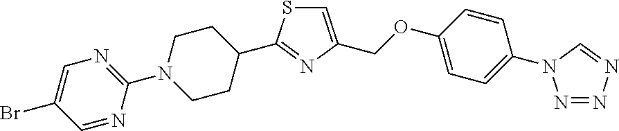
C1(N2CCC(C3=NC(COC4=CC=C(N5N=NN=C5)C=C4)=CS3)CC2)=NC=C(Br)C=N1
